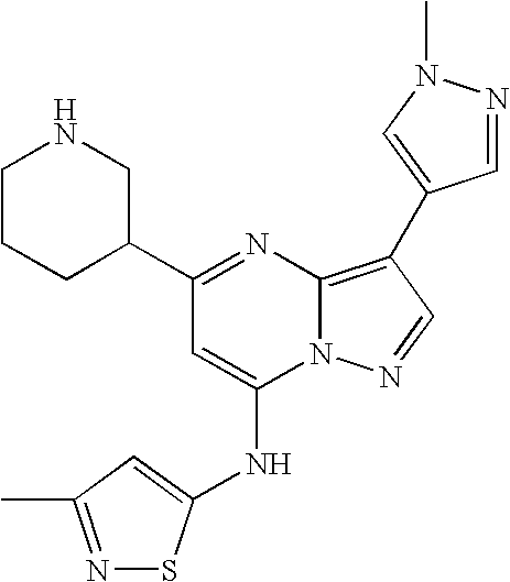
C1(C2CNCCC2)=NC2=C(C3=CN(C)N=C3)C=NN2C(NC2=CC(C)=NS2)=C1
